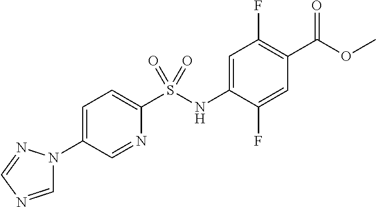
COC(=O)C1=C(F)C=C(NS(C2=CC=C(N3C=NC=N3)C=N2)(=O)=O)C(F)=C1
